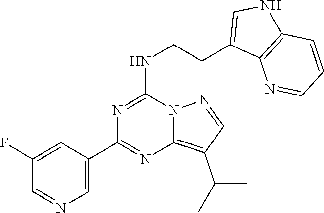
C1(C2=NC3=C(C(C)C)C=NN3C(NCCC3=CNC4=C3N=CC=C4)=N2)=CN=CC(F)=C1
